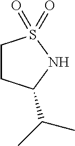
C1CC(C(C)C)NS1(=O)=O
